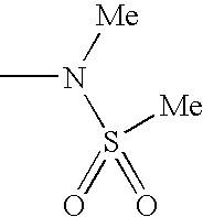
CN([Me])S([Me])(=O)=O
